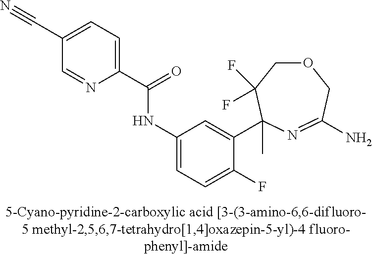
C1(C#N)=CC=C(C(=O)NC2=CC=C(F)C(C3(C)C(F)(F)COCC(N)=N3)=C2)N=C1
